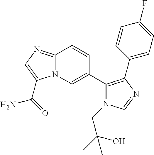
N12C(=NC=C1C(=O)N)C=CC(C1=C(C3=CC=C(F)C=C3)N=CN1CC(C)(O)C)=C2
